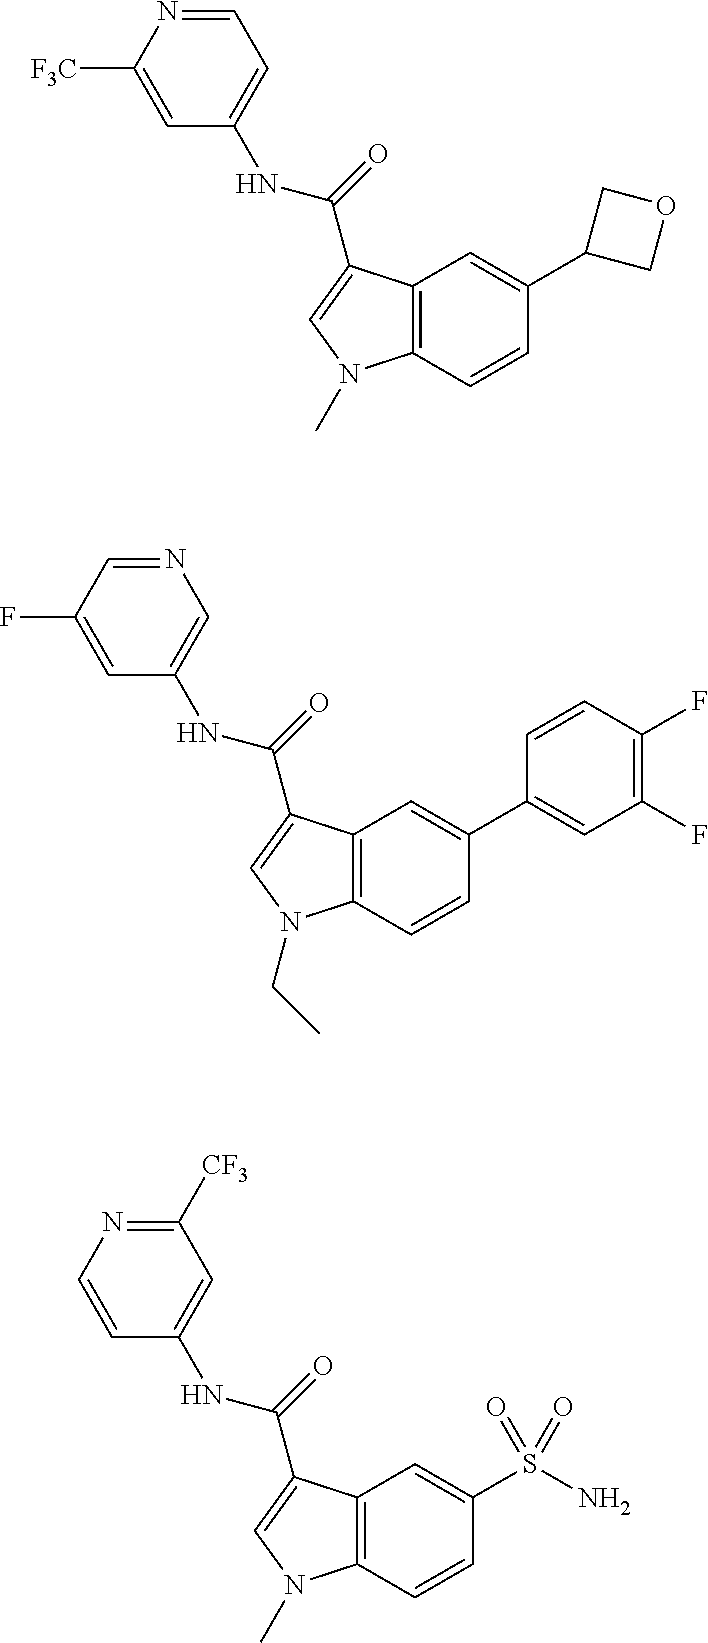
C1=C([F3C])N=CC=C1NC(=O)C1=CN(C)C2=C1C=C(C1COC1)C=C2.C1=C(F)C=NC=C1NC(=O)C1=CN(CC)C2=C1C=C(C1=CC(F)=C(F)C=C1)C=C2.C1=CN=C([CF3])C=C1NC(=O)C1=CN(C)C2=C1C=C(S(N)(=O)=O)C=C2
